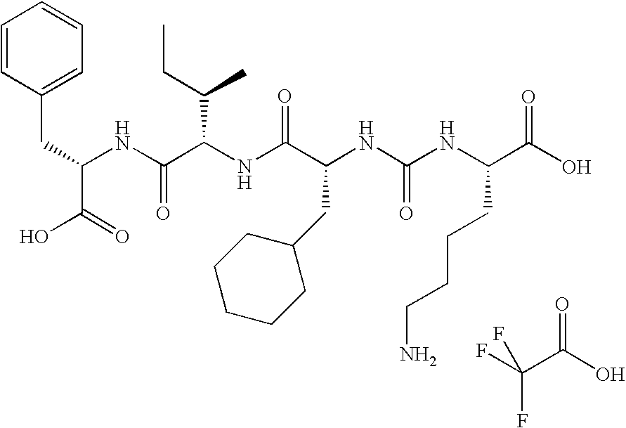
C1=CC(CC(NC(C(NC(C(CC2CCCCC2)NC(NC(C(O)=O)CCCCN)=O)=O)C(CC)C)=O)C(O)=O)=CC=C1.C(C(O)=O)(F)(F)F
